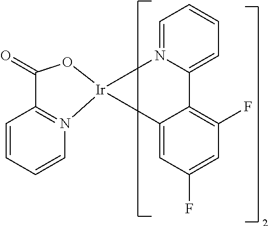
C1=C(F)C=C2C(=C1F)C1=CC=CC=N1[Ir]21OC(=O)C2=N1C=CC=C2
